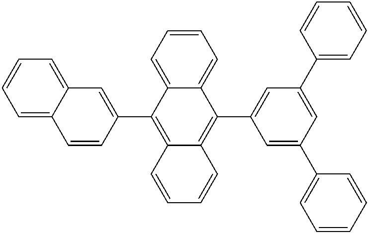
C1=C2C(=CC=C1)C(C1=CC(C3=CC=CC=C3)=CC(C3=CC=CC=C3)=C1)=C1C(=C2C2=CC3=CC=CC=C3C=C2)C=CC=C1
